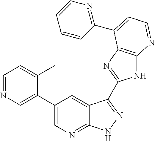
C1=NC=C(C2=CN=C3C(=C2)C(C2=NC4=C(N2)N=CC=C4C2=NC=CC=C2)=NN3)C(C)=C1
